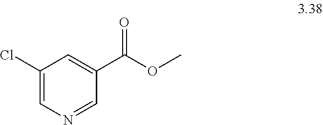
C1=NC=C(Cl)C=C1C(=O)OC
